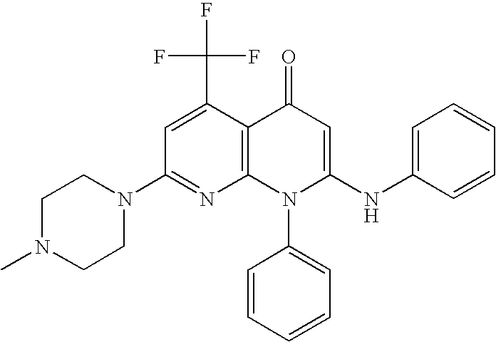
C1(N2CCN(C)CC2)=NC2=C(C(C(F)(F)F)=C1)C(=O)C=C(NC1=CC=CC=C1)N2C1=CC=CC=C1
